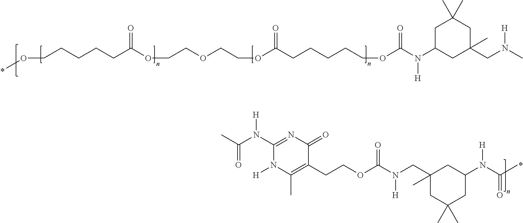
CC(N([H])C1=NC(=O)C(CCOC(N([H])CC2(C)CC(C)(C)CC(N([H])C(=O)C)C2)=O)=C(C)N1[H])=O.COCCCCCC(OCCOCCOC(CCCCCOC(N([H])C1CC(CN(C)[H])(C)CC(C)(C)C1)=O)=O)=O
